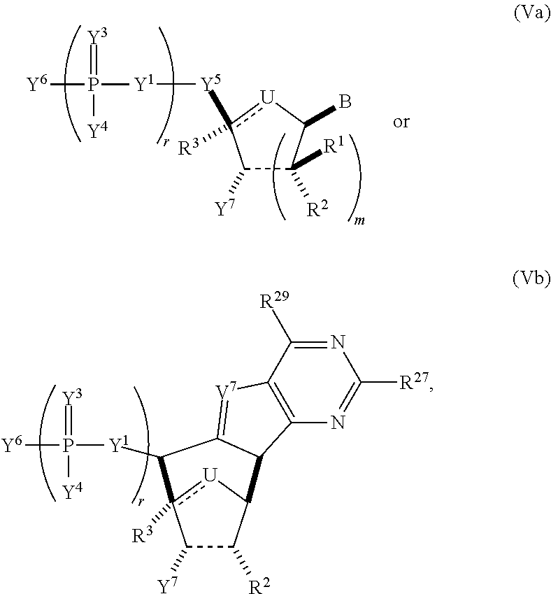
C1([Y7])C([R2])([R1])C(B)[U]c1([Y5][Y1]P([Y6])(=[Y3])[Y4])[R3].C1([Y7])C([R2])C2[U]c1([R3])C([Y1]P([Y6])(=[Y3])[Y4])C1=[V7]C3=C(N=C([R27])N=C3[R29])C21
